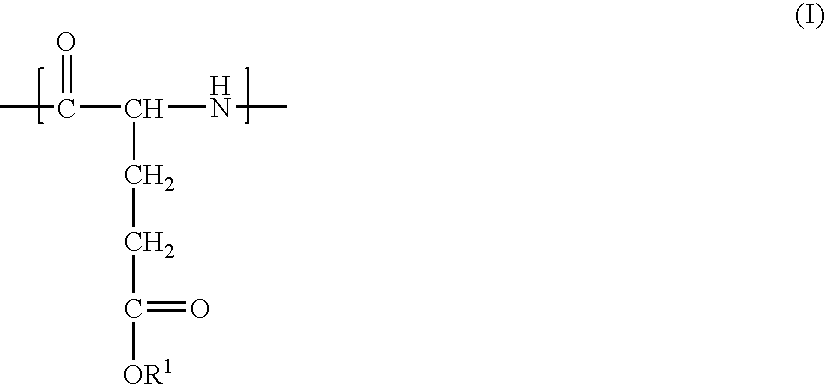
CC(C(NC)CCC([OR1])=O)=O
